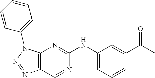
C12=C(N(C3=CC=CC=C3)N=N1)N=C(NC1=CC=CC(C(C)=O)=C1)N=C2
